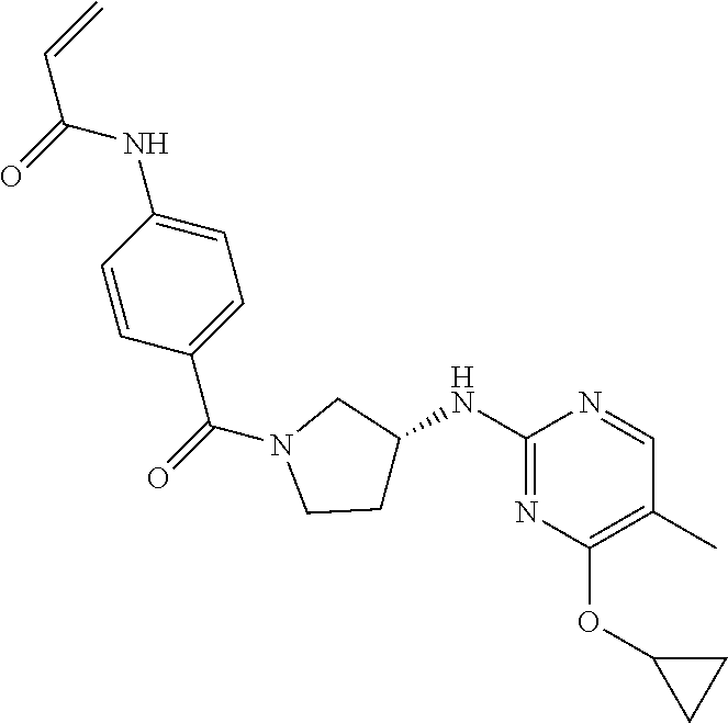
C1=CC(NC(=O)C=C)=CC=C1C(=O)N1CCC(NC2=NC(OC3CC3)=C(C)C=N2)C1
